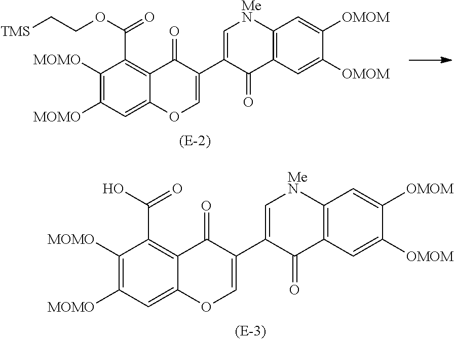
C1([MOMO])=C([MOMO])C=C2C(=C1C(O)=O)C(=O)C(C1=C[MeN]C3=C(C=C([OMOM])C([OMOM])=C3)C1=O)=CO2.C1([MOMO])=C([MOMO])C=C2C(=C1C(OCC[TMS])=O)C(=O)C(C1=C[MeN]C3=C(C=C([OMOM])C([OMOM])=C3)C1=O)=CO2
